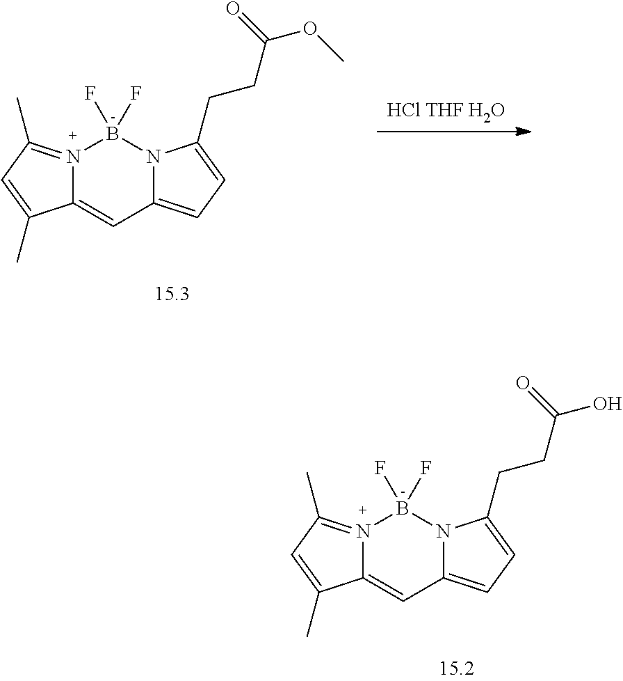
N12=C(C)C=C(C)C1=CC1=CC=C(CCC(=O)O)N1B2(F)F.[HCl THF H2O].N12=C(C)C=C(C)C1=CC1=CC=C(CCC(=O)OC)N1B2(F)F
